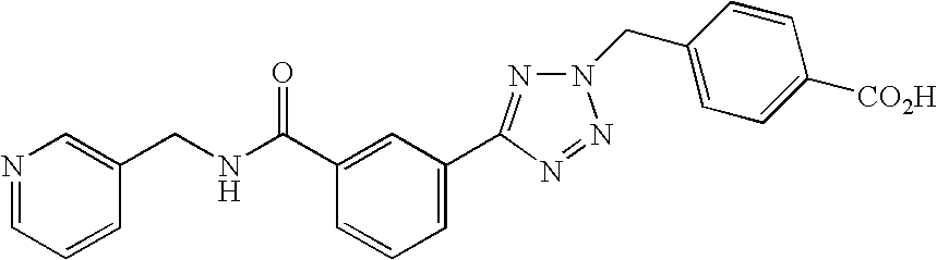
O=C(C1=CC(C2=NN(CC3=CC=C([CO2H])C=C3)N=N2)=CC=C1)NCC1=CN=CC=C1
